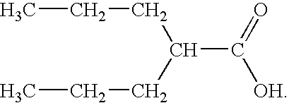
CCCC(CCC)C([OH])=O
